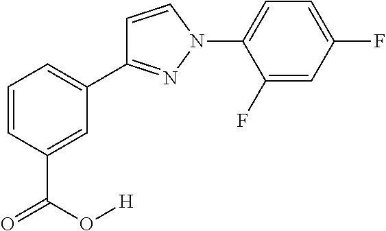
C1=CC(C(O[H])=O)=CC(C2=NN(C3=CC=C(F)C=C3F)C=C2)=C1
